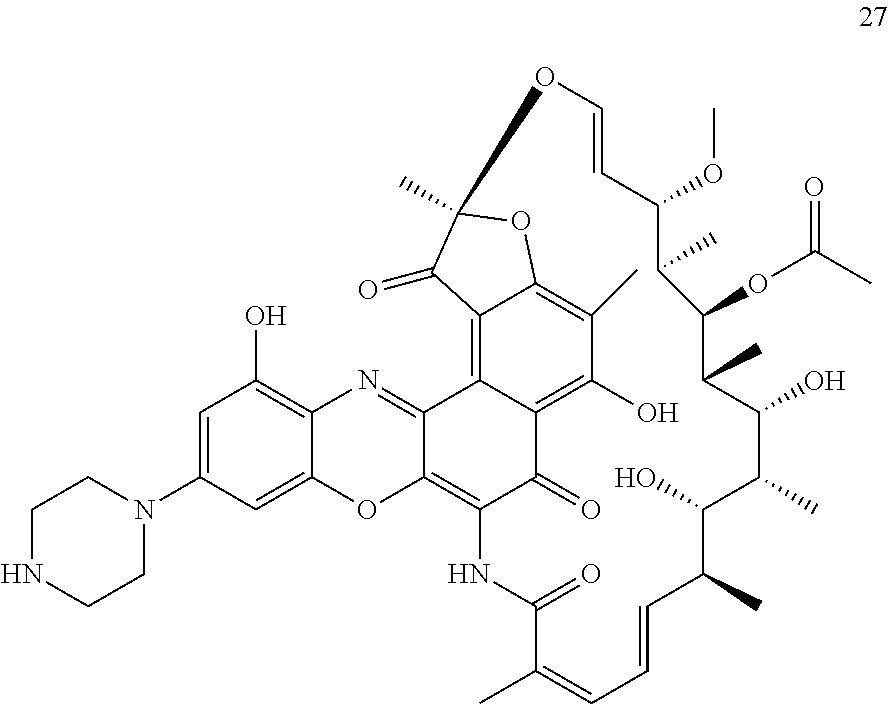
C1=C(N2CCNCC2)C=C2C(=C1O)N=C1C(=C3C(=O)C4=C(O)C(C)=C5C(=C14)C(=O)C(C)(O5)OC=CC(OC)C(C)C(OC(=O)C)C(C)C(O)C(C)C(O)C(C)C=CC=C(C)C(=O)N3)O2
